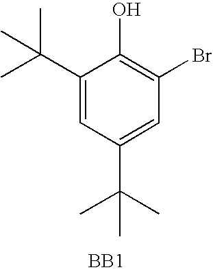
C1(C(C)(C)C)=CC(C(C)(C)C)=CC(Br)=C1O.[BB1]
